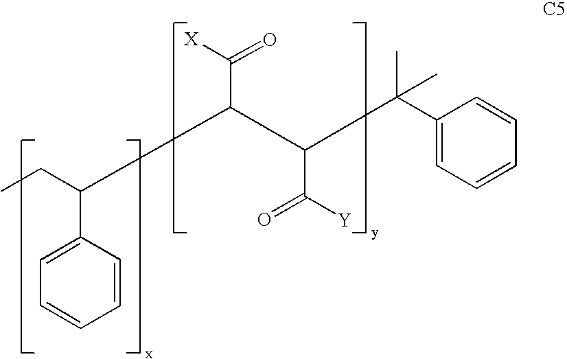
C(C(C(C(C([Y])=O)C(C)(C)C1=CC=CC=C1)C([X])=O)C1=CC=CC=C1)C
